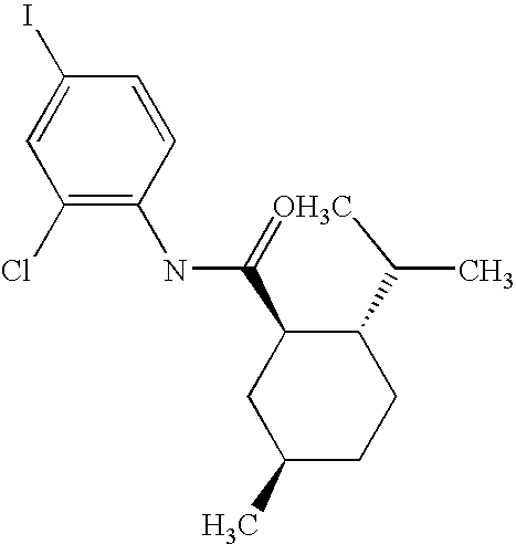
N(C1=[OH3C]C(C)C2C1CC(C)CC2)C1=C(Cl)C=C(I)C=C1
